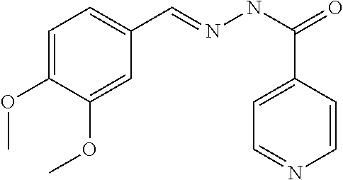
C1=C(OC)C(OC)=CC(C=NNC(=O)C2=CC=NC=C2)=C1
